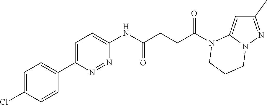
C1(C)=NN2C(=C1)N(C(CCC(NC1=CC=C(C3=CC=C(Cl)C=C3)N=N1)=O)=O)CCC2
